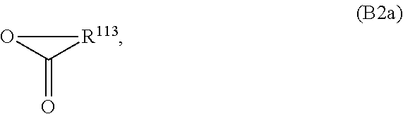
O1C(=O)[R113]1
